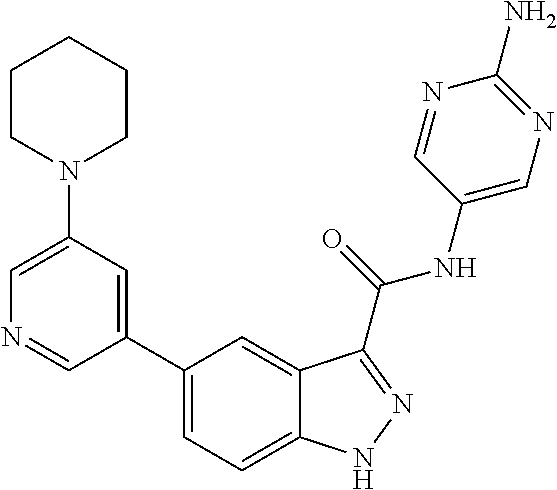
C1(N2CCCCC2)=CN=CC(C2=CC=C3C(=C2)C(C(NC2=CN=C(N)N=C2)=O)=NN3)=C1
